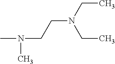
N(CCN(CC)CC)(C)C
